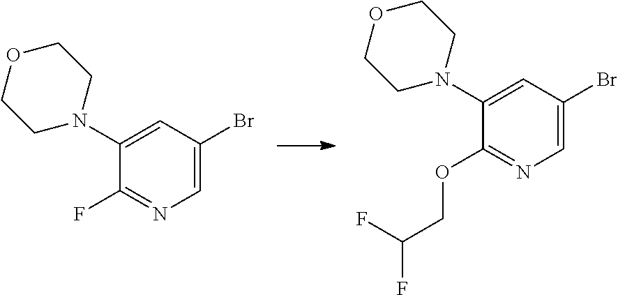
C1=C(Br)C=C(N2CCOCC2)C(F)=N1.C1=C(Br)C=C(N2CCOCC2)C(OCC(F)F)=N1
